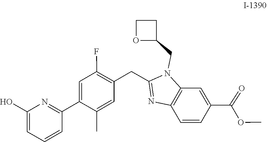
C12=C(N(CC3CCO3)C(CC3=C(F)C=C(C4=NC(O)=CC=C4)C(C)=C3)=N1)C=C(C(=O)OC)C=C2
